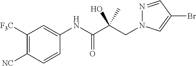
C(C(C(NC1=CC([F3C])=C([NC])C=C1)=O)(C)O)N1N=CC(Br)=C1
